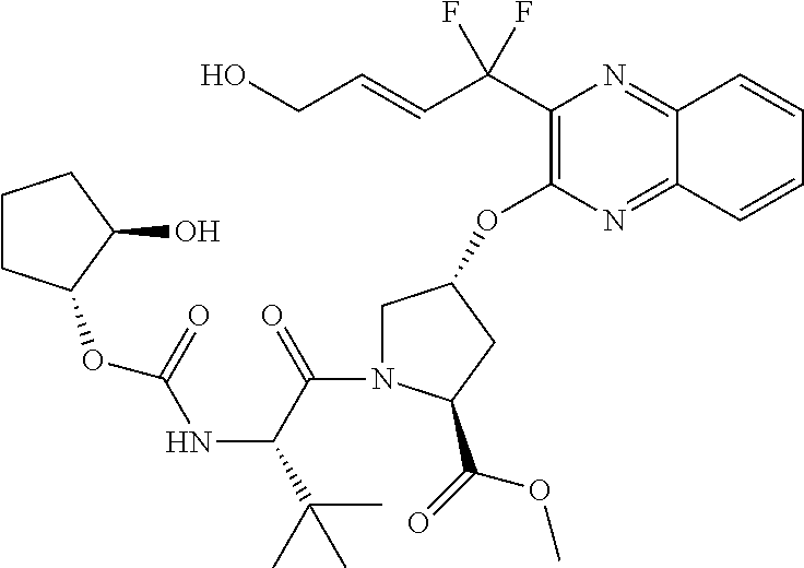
C1(C(C=CCO)(F)F)=C(OC2CN(C(=O)C(NC(=O)OC3C(O)CCC3)C(C)(C)C)C(C(=O)OC)C2)N=C2C(=N1)C=CC=C2
